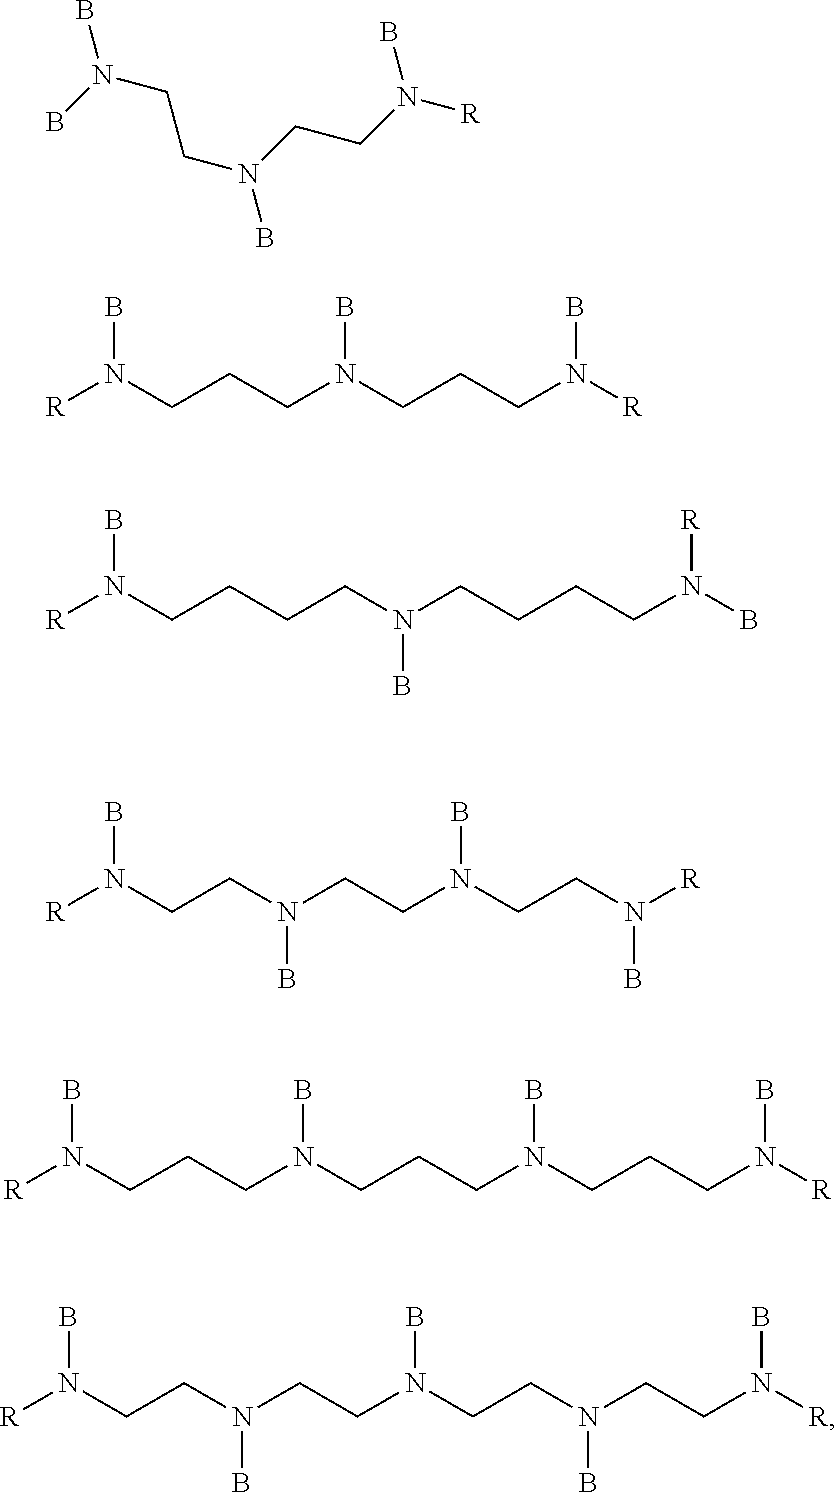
BN(B)CCN(B)CCN([R])B.[R]N(CCCN(CCCN([R])B)B)B.[R]N(CCCCN(CCCCN(B)[R])B)B.[R]N(CCN(CCN(CCN([R])B)B)B)B.[R]N(CCCN(CCCN(CCCN([R])B)B)B)B.[R]N(CCN(CCN(CCN(CCN([R])B)B)B)B)B
